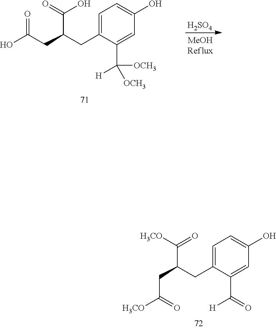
C1=C(CC(CC(=O)[H3CO])C(=O)[H3CO])C(C([H])=O)=CC(O)=C1.C1=C(CC(CC(=O)O)C(O)=O)C(C([OCH3])([H])[OCH3])=CC(O)=C1.[H2SO4]
